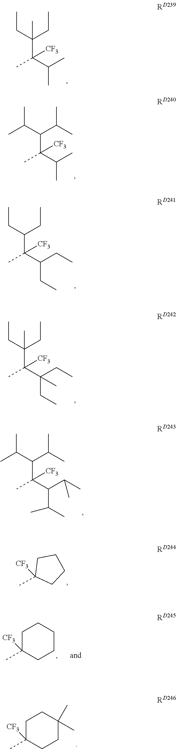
CC(C(C)C)(C(CC)(CC)C)[CF3].CC(C(C)C)(C(C(C)C)C(C)C)[CF3].CC(C(CC)CC)(C(CC)CC)[CF3].CC(C(CC)(CC)C)(C(CC)(CC)C)[CF3].CC(C(C(C)C)C(C)C)(C(C(C)C)C(C)C)[CF3].C1C(C)([CF3])CCCC1.C1C(C)([CF3])CCC(C)(C)C1.C1(C)([CF3])CCCC1
